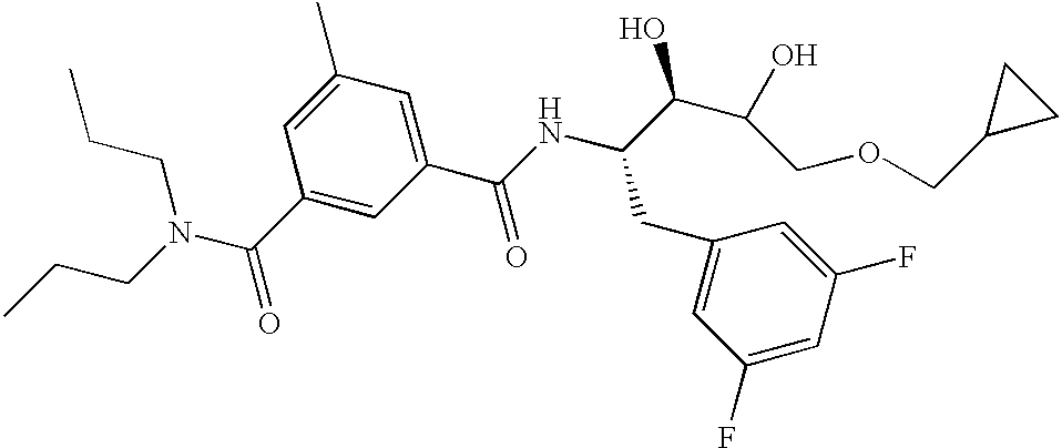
C1(C(NC(CC2=CC(F)=CC(F)=C2)C(C(COCC2CC2)O)O)=O)=CC(C)=CC(C(=O)N(CCC)CCC)=C1
